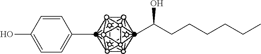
CC1=CC=C(O)C=C1.CC(CCCCCC)O
